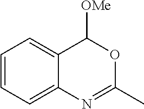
C12=CC=CC=C1N=C(C)OC2[OMe]
